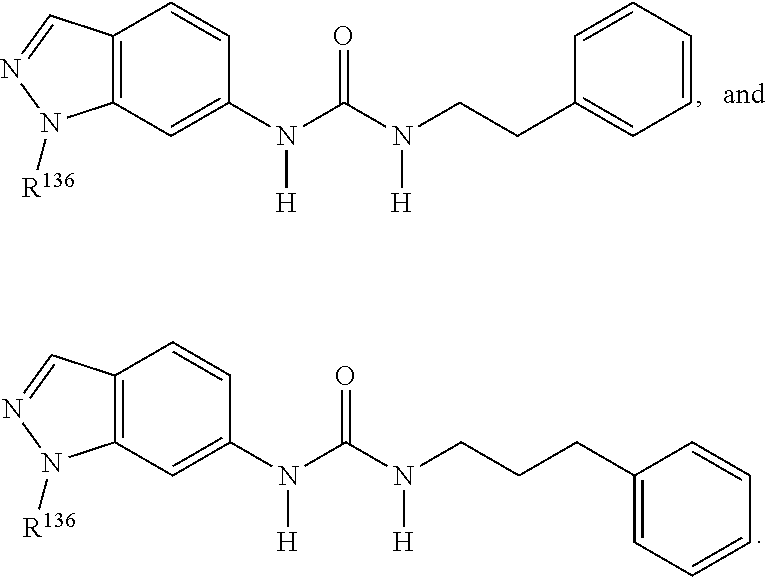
C12=C(C=C(N(C(N(CCC3=CC=CC=C3)[H])=O)[H])C=C1)N([R136])N=C2.C12=C(C=C(N(C(N(CCCC3=CC=CC=C3)[H])=O)[H])C=C1)N([R136])N=C2
